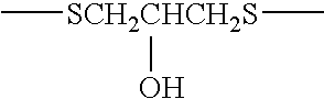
C[SCH2CHCH2S](O)C
